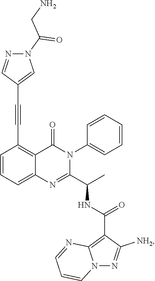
C1=CC=C2C(=C1C#CC1=CN(C(CN)=O)N=C1)C(=O)N(C1=CC=CC=C1)C(C(C)NC(=O)C1=C3N(N=C1[NH2])C=CC=N3)=N2
